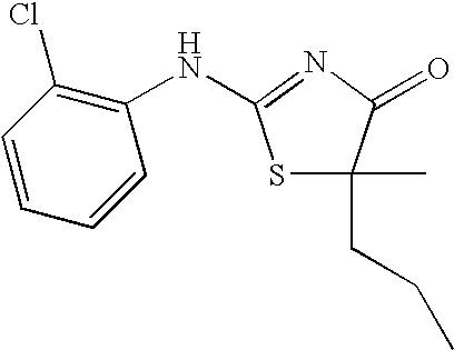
C1(NC2=NC(=O)C(CCC)(C)S2)=C(Cl)C=CC=C1
